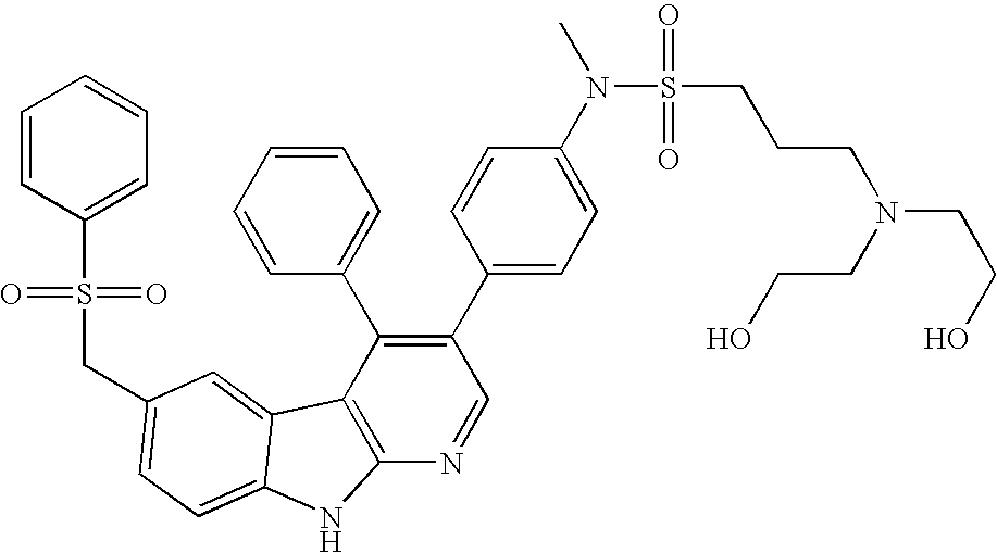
C(C1=CC=C2C(=C1)C1=C(N=CC(C3=CC=C(N(S(CCCN(CCO)CCO)(=O)=O)C)C=C3)=C1C1=CC=CC=C1)N2)S(=O)(=O)C1=CC=CC=C1
